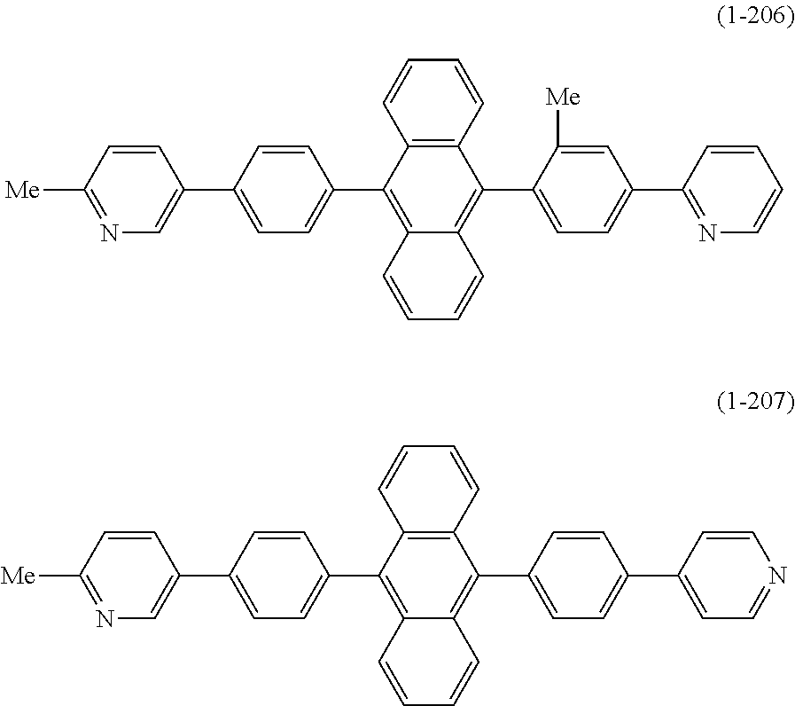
N1=C([Me])C=CC(C2=CC=C(C3=C4C(=C(C5=CC=C(C6=NC=CC=C6)C=C5[Me])C5=C3C=CC=C5)C=CC=C4)C=C2)=C1.N1=C([Me])C=CC(C2=CC=C(C3=C4C(=C(C5=CC=C(C6=CC=NC=C6)C=C5)C5=C3C=CC=C5)C=CC=C4)C=C2)=C1
